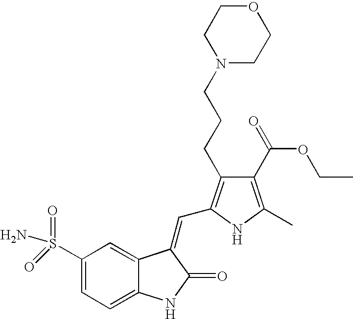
C1(S(=O)(N)=O)=CC=C2C(=C1)C(=CC1=C(CCCN3CCOCC3)C(C(OCC)=O)=C(C)N1)C(=O)N2
